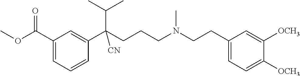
C1(C(OC)=O)=CC=CC(C(CCCN(CCC2=CC=C([OCH3])C([OCH3])=C2)C)(C(C)C)[CN])=C1
